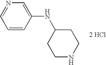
N1=CC=CC(NC2CCNCC2)=C1.[2 HCl]
